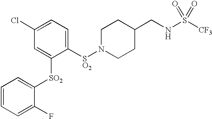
C1([SO2]N2CCC(CNS([CF3])(=O)=O)CC2)=CC=C(Cl)C=C1[SO2]C1=CC=CC=C1F
